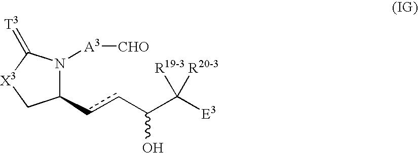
C1(ccC(C([E3])([R20-3])[R19-3])O)N([A3][CHO])C(=[T3])[X3]C1
